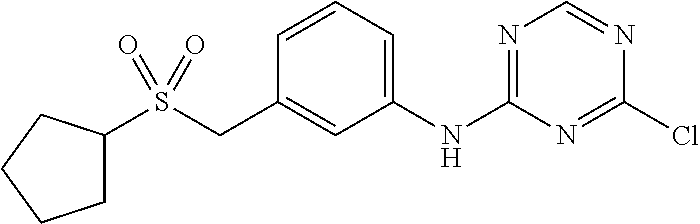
C1=CC=C(NC2=NC=NC(Cl)=N2)C=C1CS(=O)(=O)C1CCCC1
